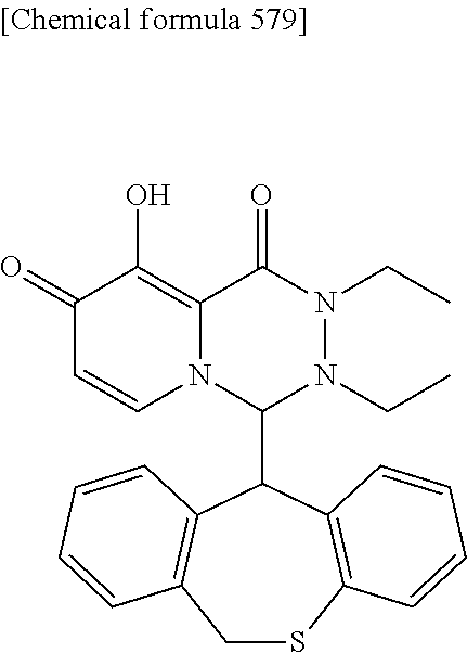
C1(=O)C=CN2C(=C1O)C(=O)N(CC)N(CC)C2C1C2=C(SCC3=C1C=CC=C3)C=CC=C2
